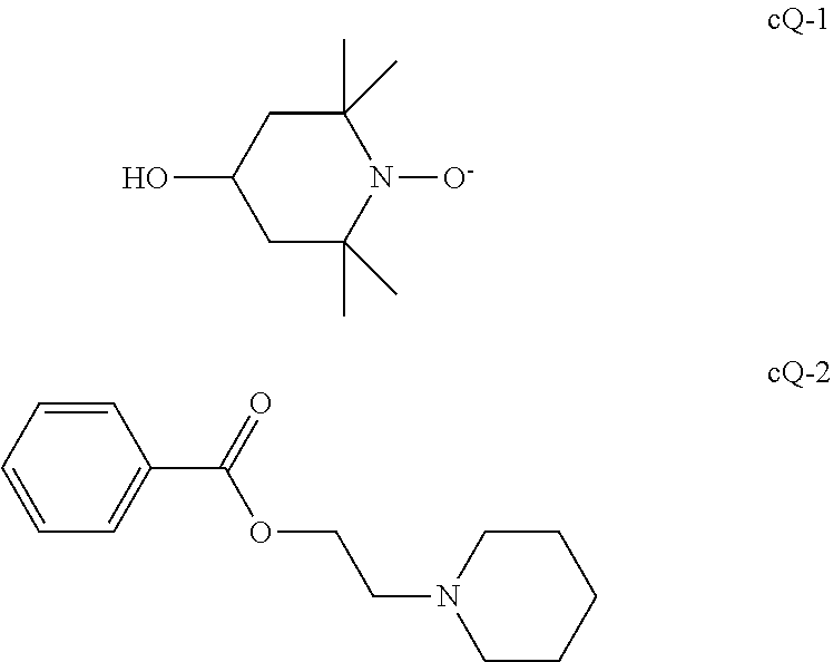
C1(C)(C)CC(O)CC(C)(C)N1[O-].C1=CC=CC=C1C(=O)OCCN1CCCCC1
